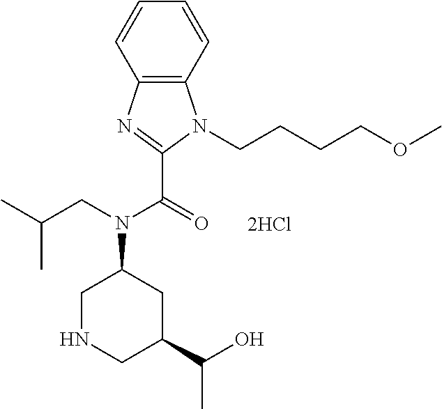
C12=C(N=C(C(=O)N(CC(C)C)C3CNCC(C(O)C)C3)N1CCCCOC)C=CC=C2
